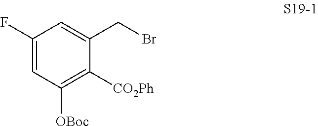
C1(F)=CC([OBoc])=C([CO2Ph])C(CBr)=C1
